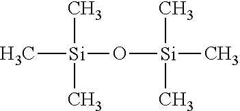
C[Si](C)(C)O[Si](C)(C)C
